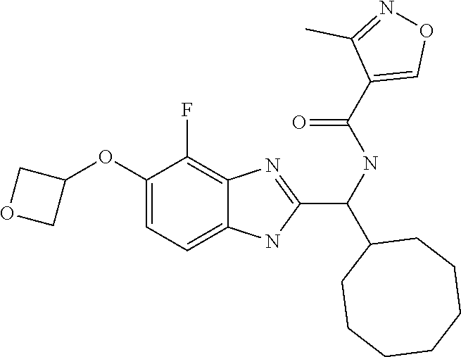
O(C1=CC=C2C(=C1F)N=C(C(C1CCCCCCC1)NC(C1=CON=C1C)=O)N2)C1COC1
